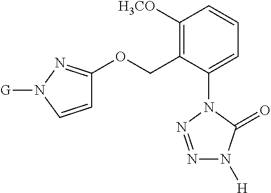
C1([H3CO])=C(COC2=NN([G])C=C2)C(N2N=NN([H])C2=O)=CC=C1
